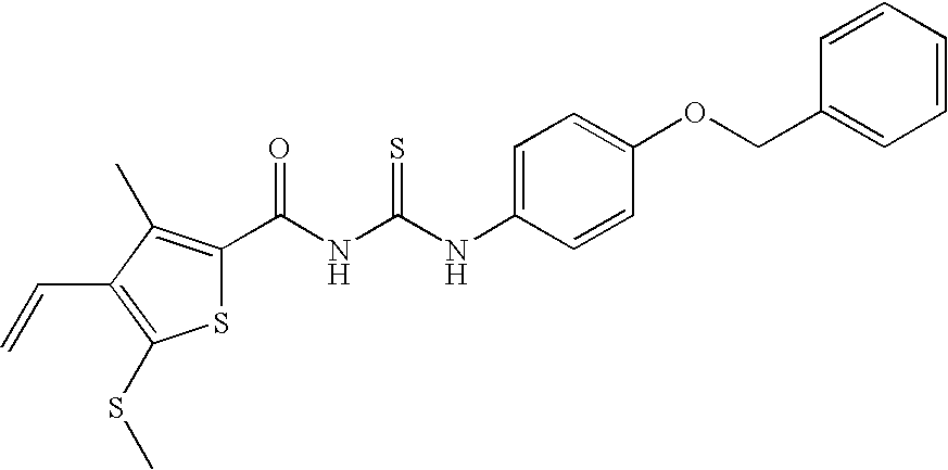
C(NC(NC1=CC=C(OCC2=CC=CC=C2)C=C1)=S)(=O)C1=C(C)C(C=C)=C(SC)S1
